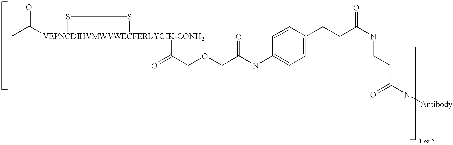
CC([VEPNCDIHVMWVWECFERLYGIK-CONH2]1(C(COCC(NC2=CC=C(CCC(NCCC(N[Antibody])=O)=O)C=C2)=O)=O)SS1)=O
